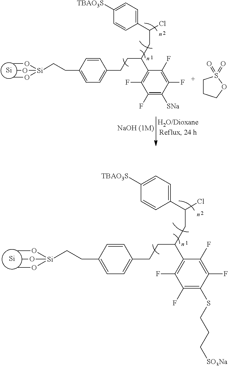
C1CCOS1(=O)=O.[Si].O([Si](OC)(OC)CCC1=CC=C(CCC(CC(Cl)C2=CC=C([TBAO3S])C=C2)C2=C(F)C(F)=C([SNa])C(F)=C2F)C=C1)C.[Si].O([Si](OC)(OC)CCC1=CC=C(CCC(CC(Cl)C2=CC=C([TBAO3S])C=C2)C2=C(F)C(F)=C(SCCC[SO3Na])C(F)=C2F)C=C1)C
